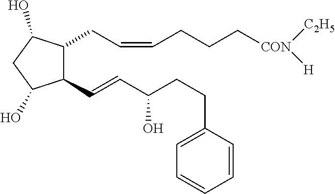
C1(CC=CCCC[CON]([C2H5])[H])C(C=CC(CCC2=CC=CC=C2)O)C(O)CC1O
